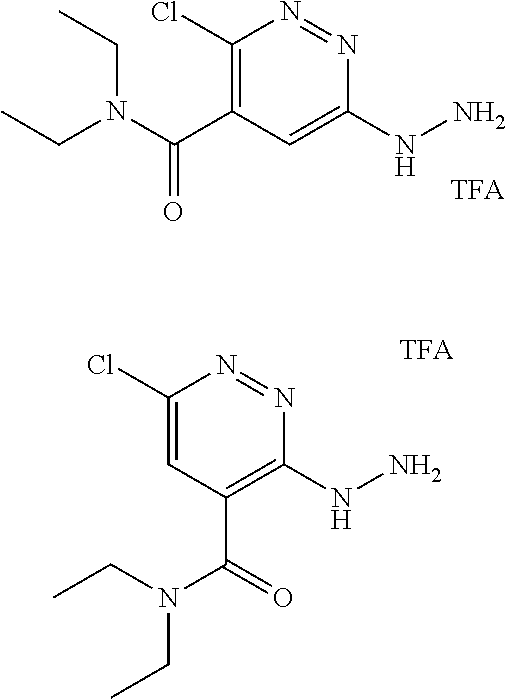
C1(Cl)=C(C(N(CC)CC)=O)C=C(NN)N=N1.C1(Cl)=CC(C(=O)N(CC)CC)=C(NN)N=N1
